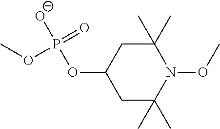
C1C(C)(C)N(OC)C(C)(C)CC1OP([O-])(=O)OC
